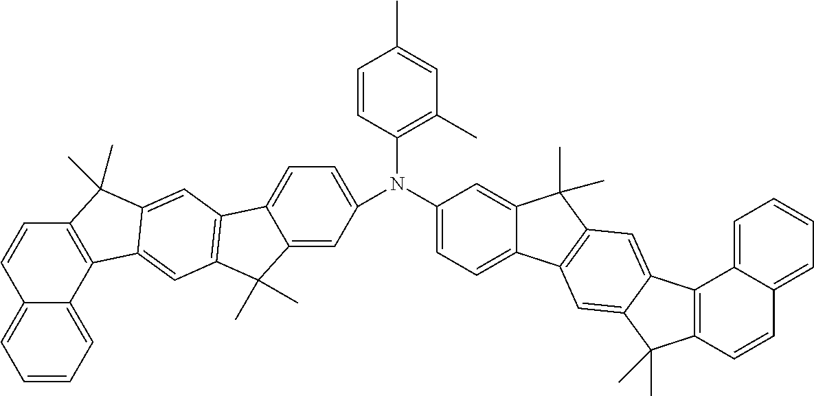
C12=CC=CC=C1C1=C(C=C2)C(C)(C)C2=CC3=C(C=C12)C(C)(C)C1=CC(N(C2=CC=C4C(=C2)C(C)(C)C2=C4C=C4C(=C2)C2=C(C4(C)C)C=CC4=CC=CC=C24)C2=C(C)C=C(C)C=C2)=CC=C31
